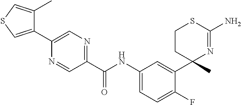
C(NC1=CC=C(F)C(C2(C)N=C(N)SCC2)=C1)(=O)C1=NC=C(C2=CSC=C2C)N=C1
